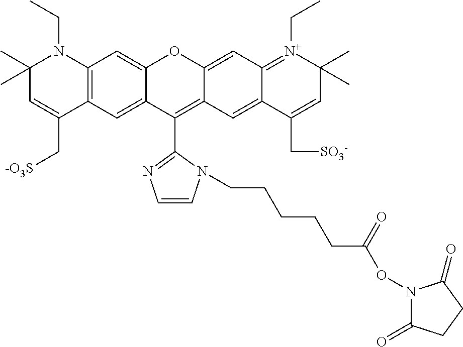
C12=CC3=C(C=C1C(C1=NC=CN1CCCCCC(ON1C(=O)CCC1=O)=O)=C1C(=CC4=[N+](CC)C(C)(C)C=C(C[SO3-])C4=C1)O2)C(C[-O3S])=CC(C)(C)N3CC
